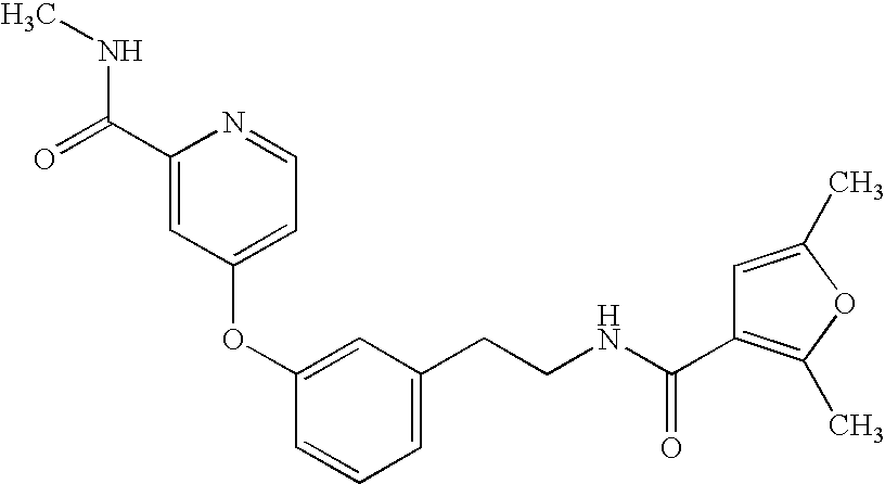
C1(OC2=CC(CCNC(=O)C3=C(C)OC(C)=C3)=CC=C2)=CC=NC(C(NC)=O)=C1
